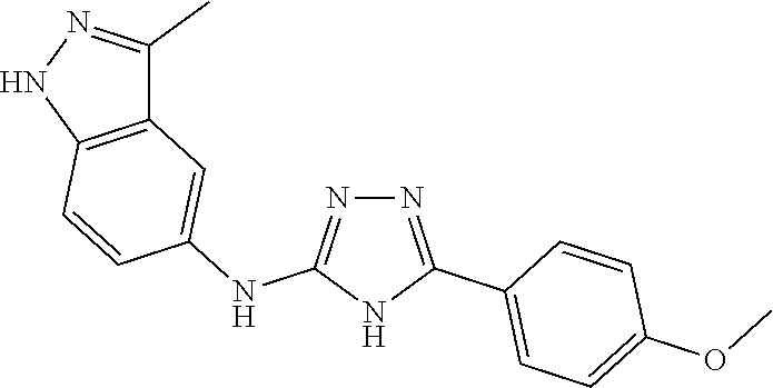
C1(C)=NNC2=C1C=C(NC1=NN=C(C3=CC=C(OC)C=C3)N1)C=C2
